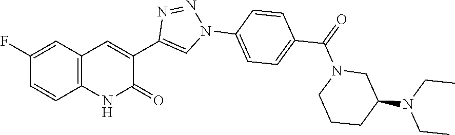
C12=C(C=C(F)C=C1)C=C(C1=CN(C3=CC=C(C(=O)N4CCCC(N(CC)CC)C4)C=C3)N=N1)C(=O)N2
